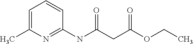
C1=C(C)N=C(NC(CC(OCC)=O)=O)C=C1
